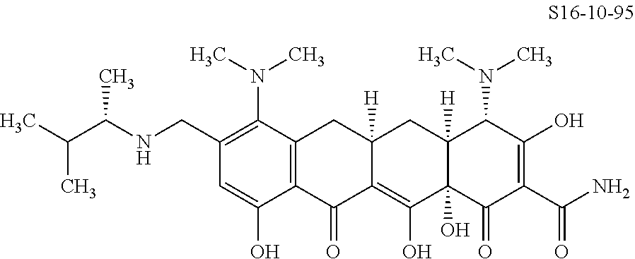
C12=C(C(N(C)C)=C(CNC(C)C(C)C)C=C1O)CC1([H])C(=C(O)C3(O)C([H])(C1)C(N(C)C)C(O)=C(C(=O)N)C3=O)C2=O
